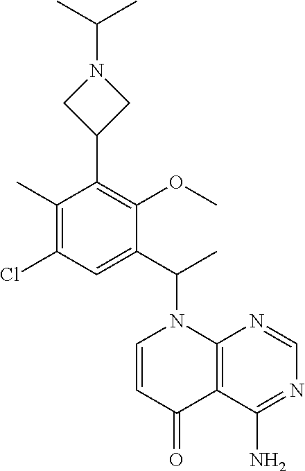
C1(C)=C(Cl)C=C(C(C)N2C=CC(=O)C3=C2N=CN=C3N)C(OC)=C1C1CN(C(C)C)C1
